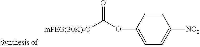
[mPEG(30K)-O]C(OC1=CC=C([NO2])C=C1)=O
